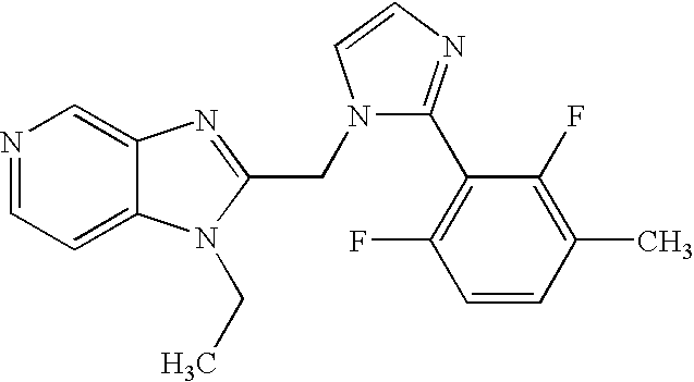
N1=CC=C2C(=C1)N=C(CN1C(C3=C(F)C=CC(C)=C3F)=NC=C1)N2CC
